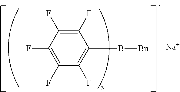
C1(F)=C(F)C(F)=C(B[Bn])C(F)=C1F.[Na]
